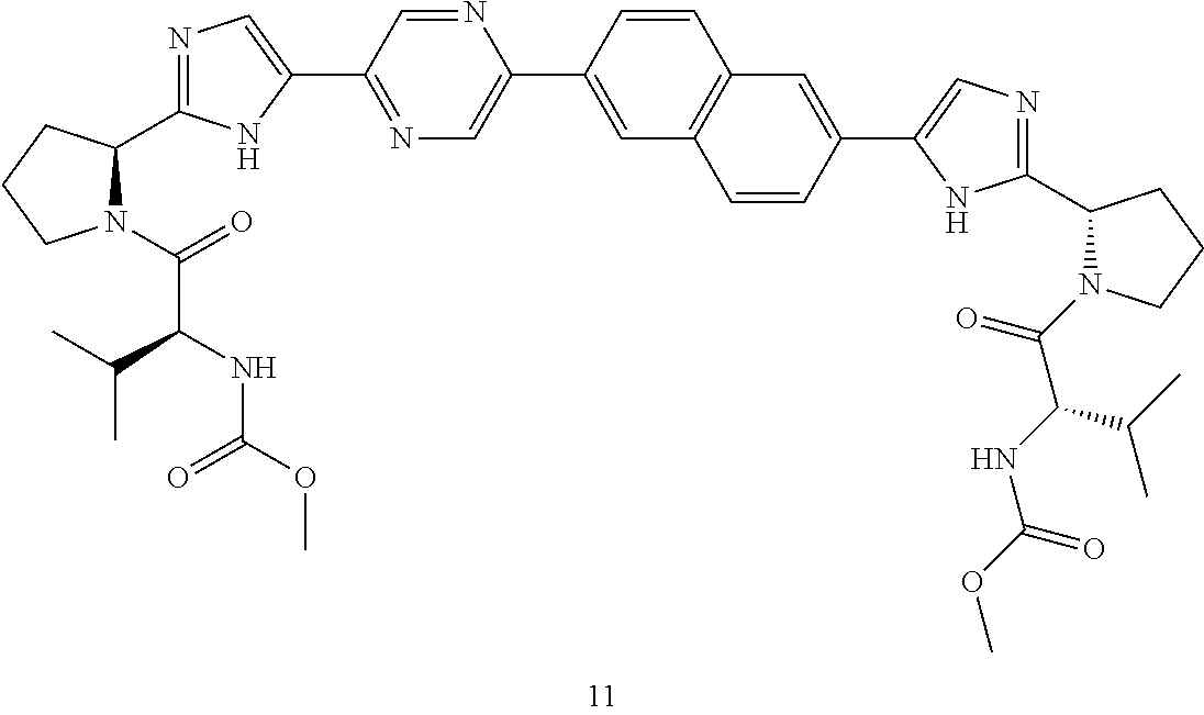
C1=C(C2=CN=C(C3=CN=C(C4N(C(=O)C(NC(OC)=O)C(C)C)CCC4)N3)C=N2)C=CC2=C1C=CC(C1=CN=C(C3N(C(=O)C(NC(=O)OC)C(C)C)CCC3)N1)=C2
